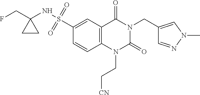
C1(S(=O)(=O)NC2(CF)CC2)=CC2=C(C=C1)N(CC[CN])C(=O)N(CC1=CN(C)N=C1)C2=O
